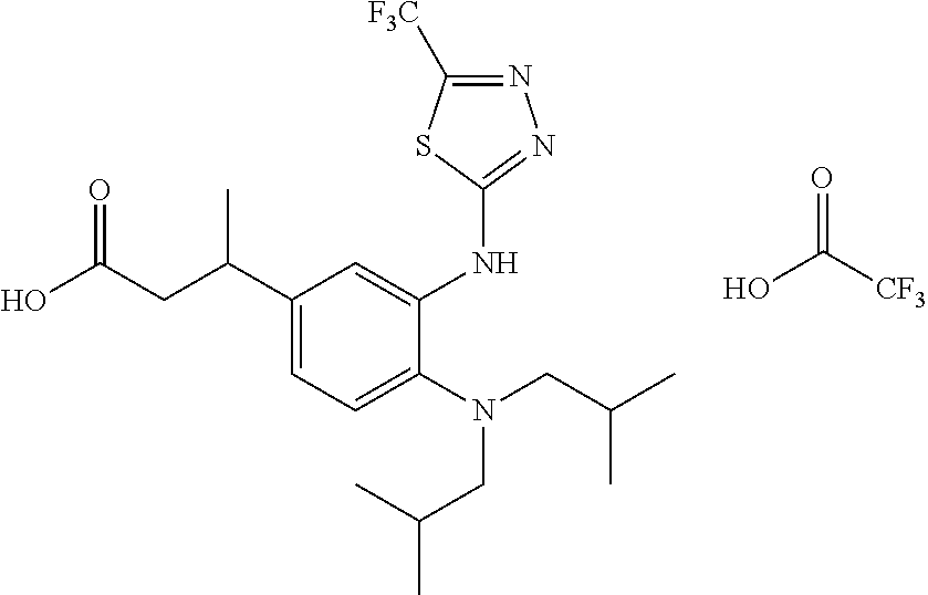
C1(C(CC(O)=O)C)=CC=C(N(CC(C)C)CC(C)C)C(NC2=NN=C([F3C])S2)=C1.OC([CF3])=O
